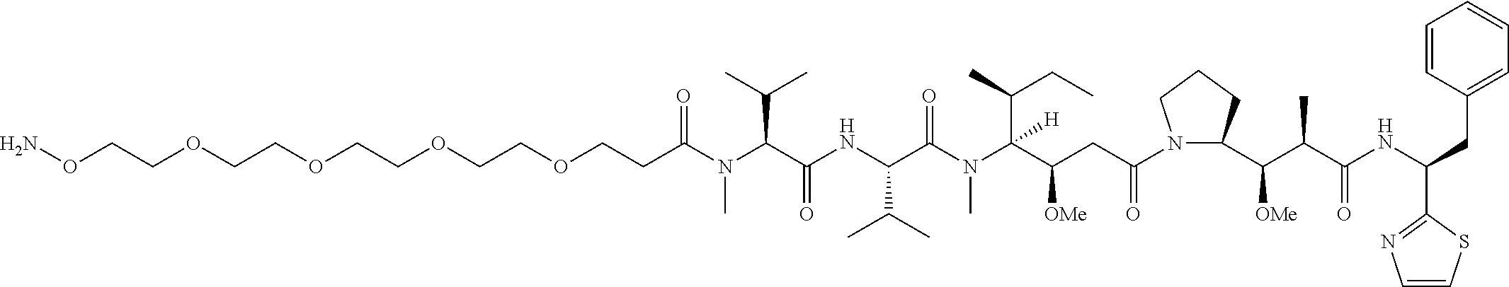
C(C(C(N(C(C(NC(C(N(C(CCOCCOCCOCCOCCON)=O)C)C(C)C)=O)C(C)C)=O)C)(C(CC)C)[H])[OMe])C(N1C(C(C(C(NC(C2=NC=CS2)CC2=CC=CC=C2)=O)C)[OMe])CCC1)=O
